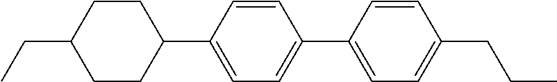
C1(C2=CC=C(C3=CC=C(CCC)C=C3)C=C2)CCC(CC)CC1
